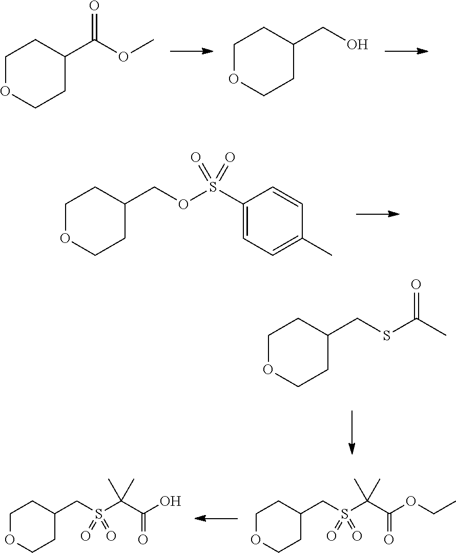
C1OCCC(C(OC)=O)C1.C1OCCC(CO)C1.C1OCCC(COS(=O)(C2=CC=C(C)C=C2)=O)C1.C1OCCC(CSC(=O)C)C1.C1OCCC(CS(C(C(=O)OCC)(C)C)(=O)=O)C1.C1OCCC(CS(C(C(=O)O)(C)C)(=O)=O)C1
